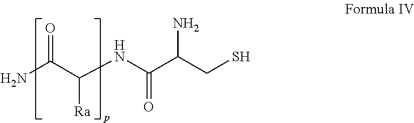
NC(C(NC(C(CS)N)=O)[Ra])=O
